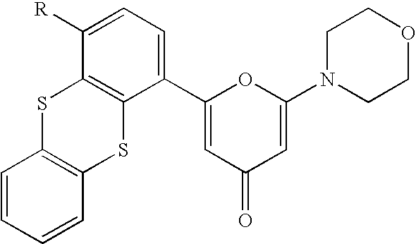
C1=CC=CC2=C1SC1=C(S2)C(C2=CC(=O)C=C(N3CCOCC3)O2)=CC=C1[R]
